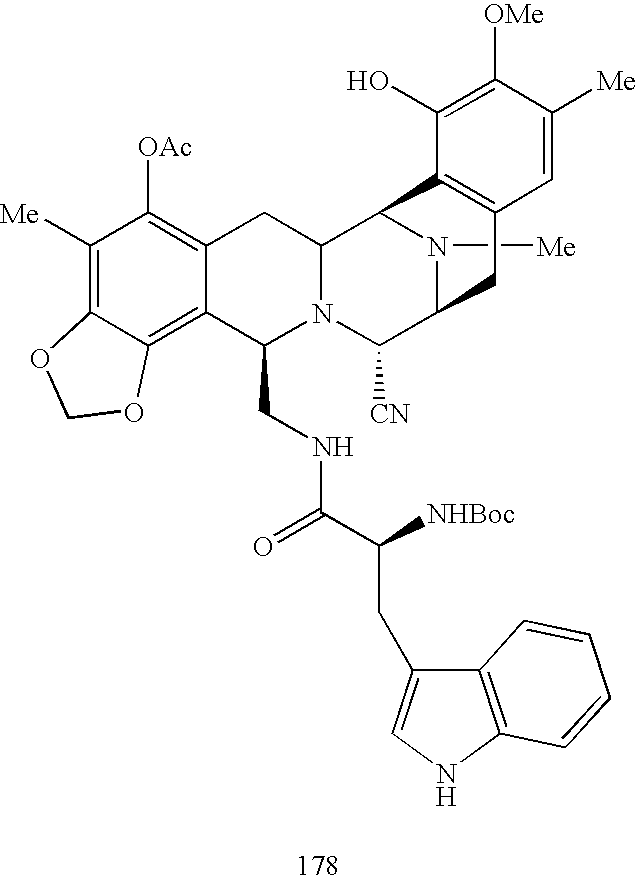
C1([Me])=C2C(=C3C(=C1[OAc])CC1N(C3CNC(=O)C([NHBoc])CC3=CNC4=C3C=CC=C4)C([CN])C3N([Me])C1C1=C(C3)C=C([Me])C([OMe])=C1O)OCO2
